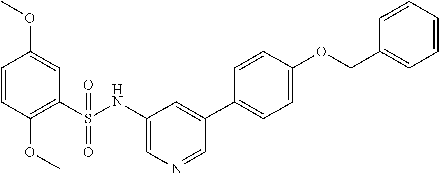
C1=CC(OC)=C(S(=O)(=O)NC2=CN=CC(C3=CC=C(OCC4=CC=CC=C4)C=C3)=C2)C=C1OC
